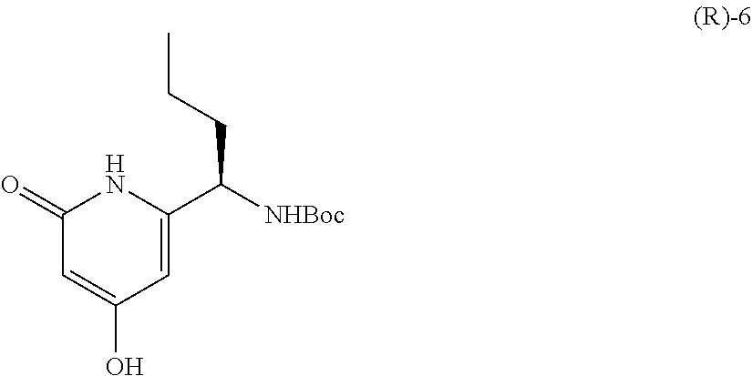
C1(=O)C=C(O)C=C(C([NHBoc])CCC)N1
